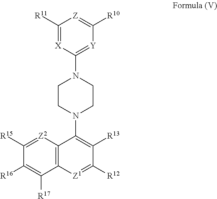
C1([R15])=[Z2]C2=C(C([R17])=C1[R16])[Z1]=C([R12])C([R13])=C2N1CCN(C2=[Y]C([R10])=[Z]C([R11])=[X]2)CC1
